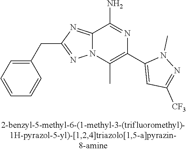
C1(CC2=NN3C(=N2)C(N)=NC(C2=CC([CF3])=NN2C)=C3C)=CC=CC=C1
